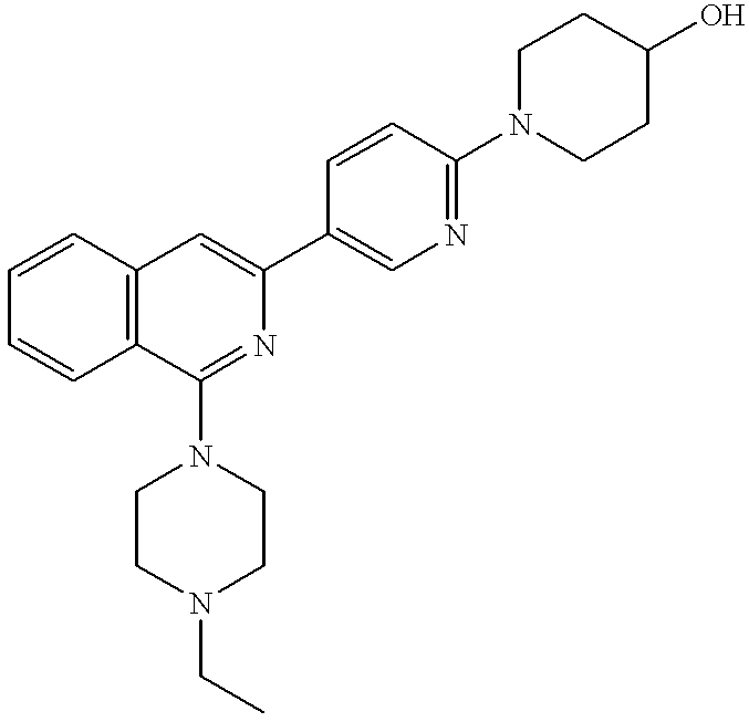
C1=CC2=C(C=C1)C(N1CCN(CC)CC1)=NC(C1=CN=C(N3CCC(O)CC3)C=C1)=C2
